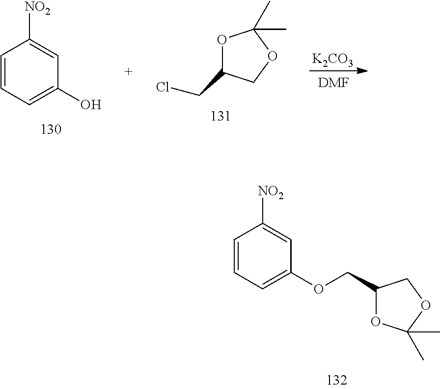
[K2CO3].[DMF].O1C(CCl)COC1(C)C.C1=CC=C(O)C=C1[NO2].C1=CC=C(OCC2OC(C)(C)OC2)C=C1[NO2]
